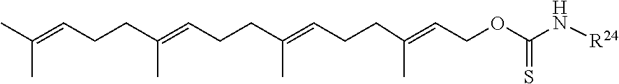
CC(=CCCC(=CCCC(=CCCC(=CCOC(N[R24])=S)C)C)C)C
